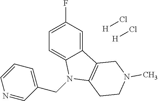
C1=C(F)C=C2C(=C1)N(CC1=CC=CN=C1)C1=C2CN(C)CC1.[H]Cl.[H]Cl
